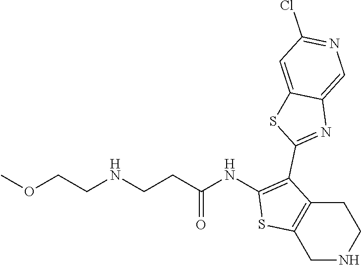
C1(NC(CCNCCOC)=O)=C(C2=NC3=CN=C(Cl)C=C3S2)C2=C(S1)CNCC2
